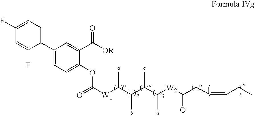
C1(F)=CC=C(C2=CC=C(OC([W1]C(C(C(C([W2]C(CC=CCC)=O)C)C)C)C)=O)C(C([OR])=O)=C2)C(F)=C1
